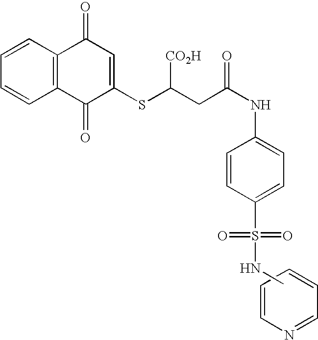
C1=CC2=C(C=C1)C(=O)C(SC(CC(NC1=CC=C(S(=O)(=O)NC)C=C1)=O)[CO2H])=CC2=O.C1=CN=CC=C1
